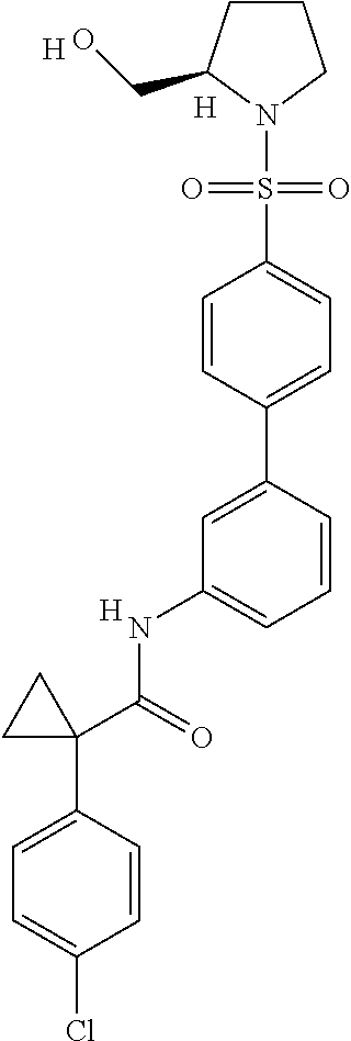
[H].C1=CC(C2=CC(NC(C3(C4=CC=C(Cl)C=C4)CC3)=O)=CC=C2)=CC=C1S(=O)(=O)N1CCCC1CO.[H].[H]
